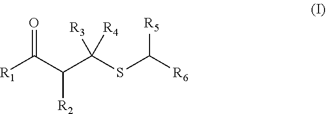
[R5]C(SC(C(C([R1])=O)[R2])([R3])[R4])[R6]
